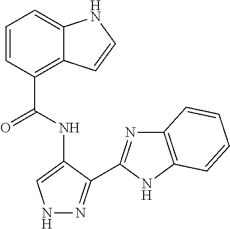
C1=CC(C(NC2=CNN=C2C2=NC3=C(N2)C=CC=C3)=O)=C2C(=C1)NC=C2
